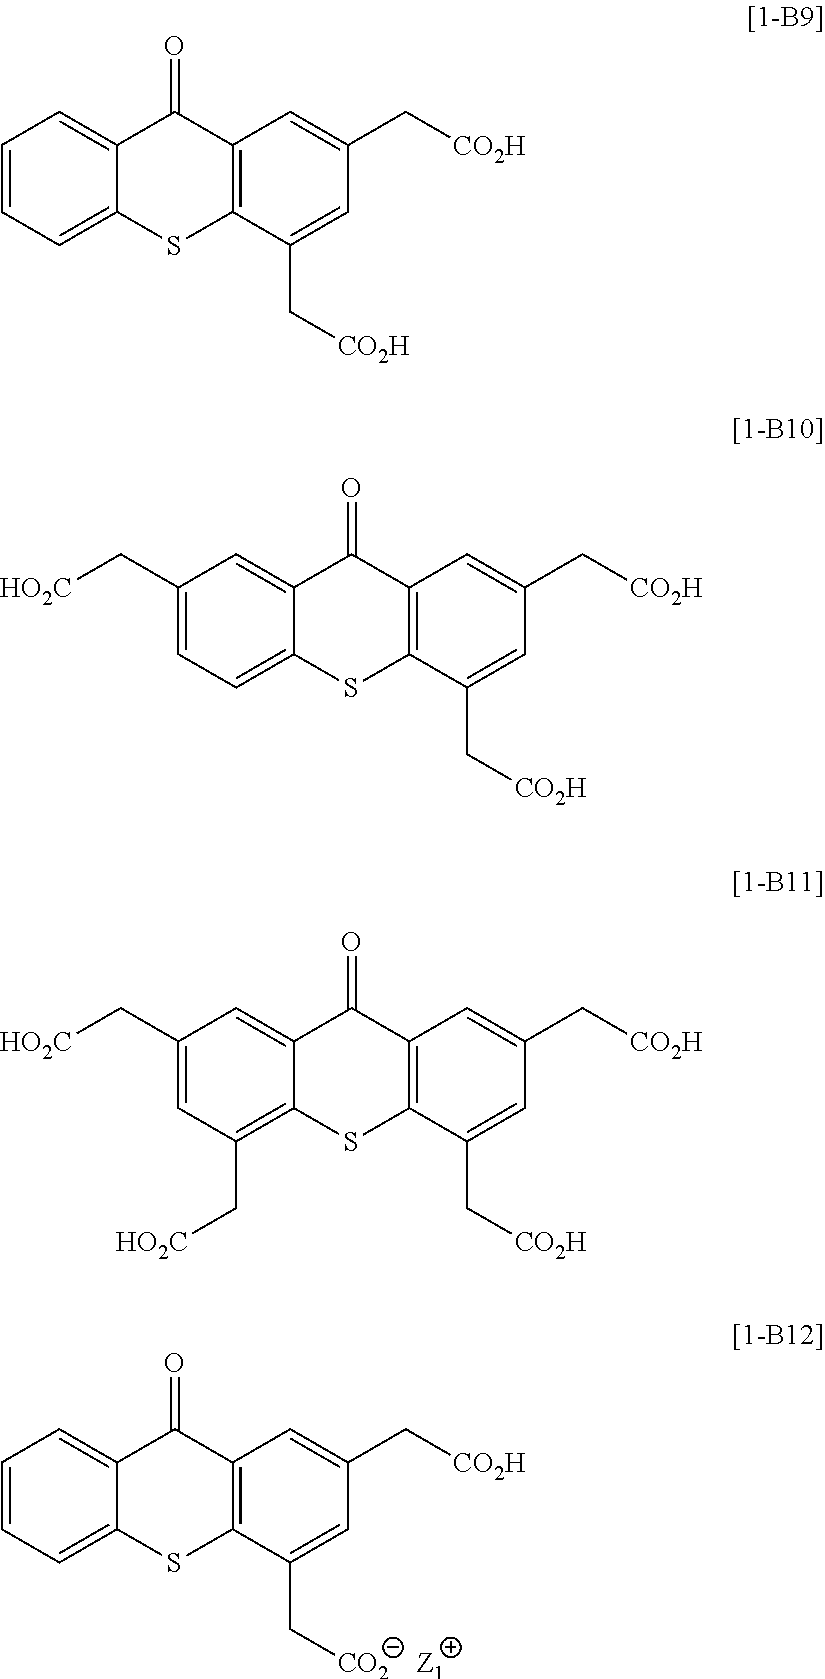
C1=CC=C2C(=C1)C(=O)C1=C(C(C[CO2])=CC(C[CO2H])=C1)S2.[Z1].C1=CC=C2C(=C1)C(=O)C1=C(C(C[CO2H])=CC(C[CO2H])=C1)S2.C1(C[HO2C])=CC=C2C(=C1)C(=O)C1=C(C(C[CO2H])=CC(C[CO2H])=C1)S2.C1(C[HO2C])=CC(C[HO2C])=C2C(=C1)C(=O)C1=C(C(C[CO2H])=CC(C[CO2H])=C1)S2
